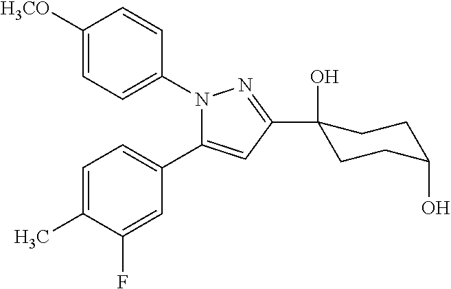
C1=C(C)C(F)=CC(C2=CC(C3(O)CCC(O)CC3)=NN2C2=CC=C([H3CO])C=C2)=C1
